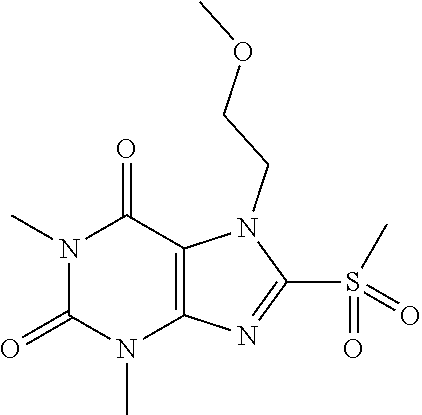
N1(C)C(=O)N(C)C2=C(C1=O)N(CCOC)C(S(=O)(=O)C)=N2
